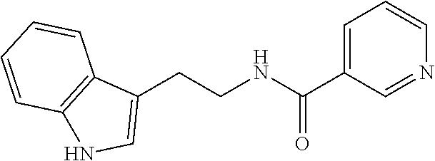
C1(CCNC(C2=CC=CN=C2)=O)=CNC2=C1C=CC=C2
